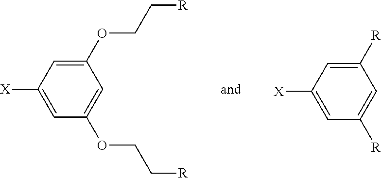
C1(OCC[R])=CC([X])=CC(OCC[R])=C1.[R]C1=CC([R])=CC([X])=C1
